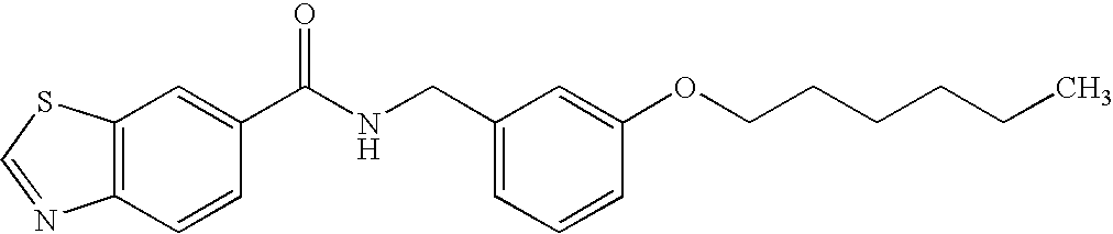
C12=C(C=C(C(NCC3=CC=CC(OCCCCCC)=C3)=O)C=C1)SC=N2
